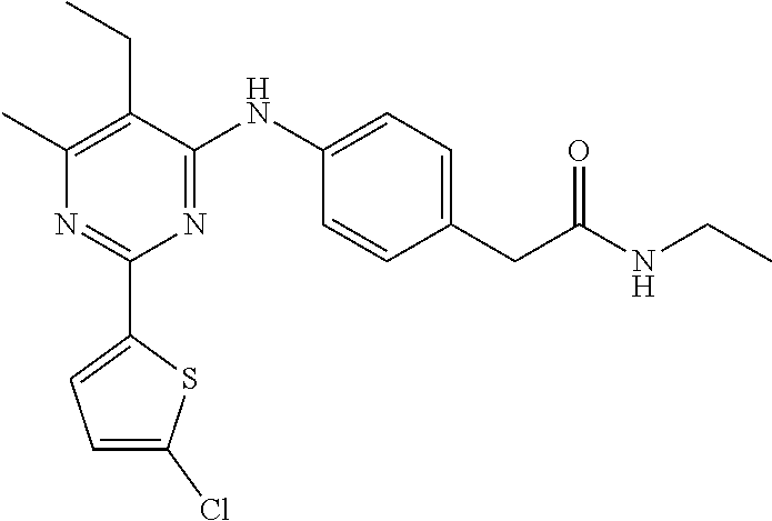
C1(C)=C(CC)C(NC2=CC=C(CC(NCC)=O)C=C2)=NC(C2=CC=C(Cl)S2)=N1
